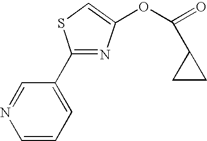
C1=CC=C(C2=NC(OC(=O)C3CC3)=CS2)C=N1
